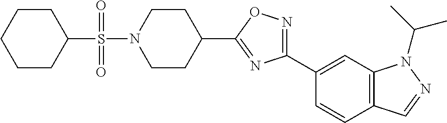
S(N1CCC(C2=NC(C3=CC4=C(C=C3)C=NN4C(C)C)=NO2)CC1)(C1CCCCC1)(=O)=O
